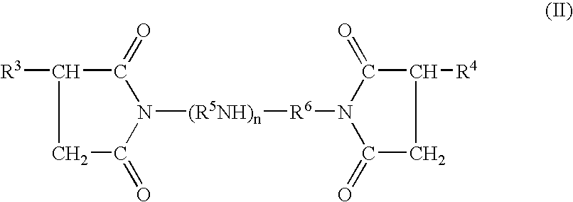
C1C(=O)N([(R5NH)n][R6]N2C(=O)CC([R4])C2=O)C(=O)C1[R3]
